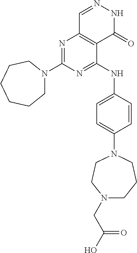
N1=C(N2CCCCCC2)N=C(NC2=CC=C(N3CCN(CC(O)=O)CCC3)C=C2)C2=C1C=NNC2=O
